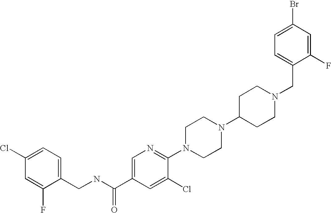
C(N1CCC(N2CCN(C3=NC=C(C(NCC4=CC=C(Cl)C=C4F)=O)C=C3Cl)CC2)CC1)C1=CC=C(Br)C=C1F
